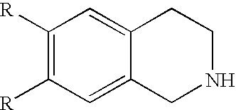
C1([R])=C([R])C=C2C(=C1)CCNC2
